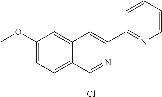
C1(OC)=CC=C2C(=C1)C=C(C1=NC=CC=C1)N=C2Cl
